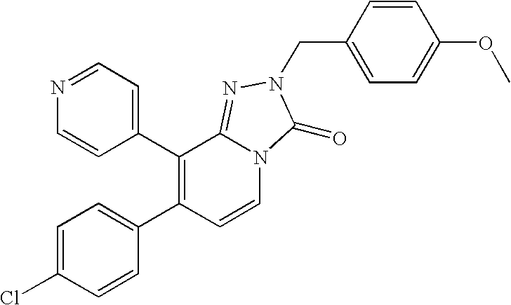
C1=C(Cl)C=CC(C2=C(C3=CC=NC=C3)C3=NN(CC4=CC=C(OC)C=C4)C(=O)N3C=C2)=C1
